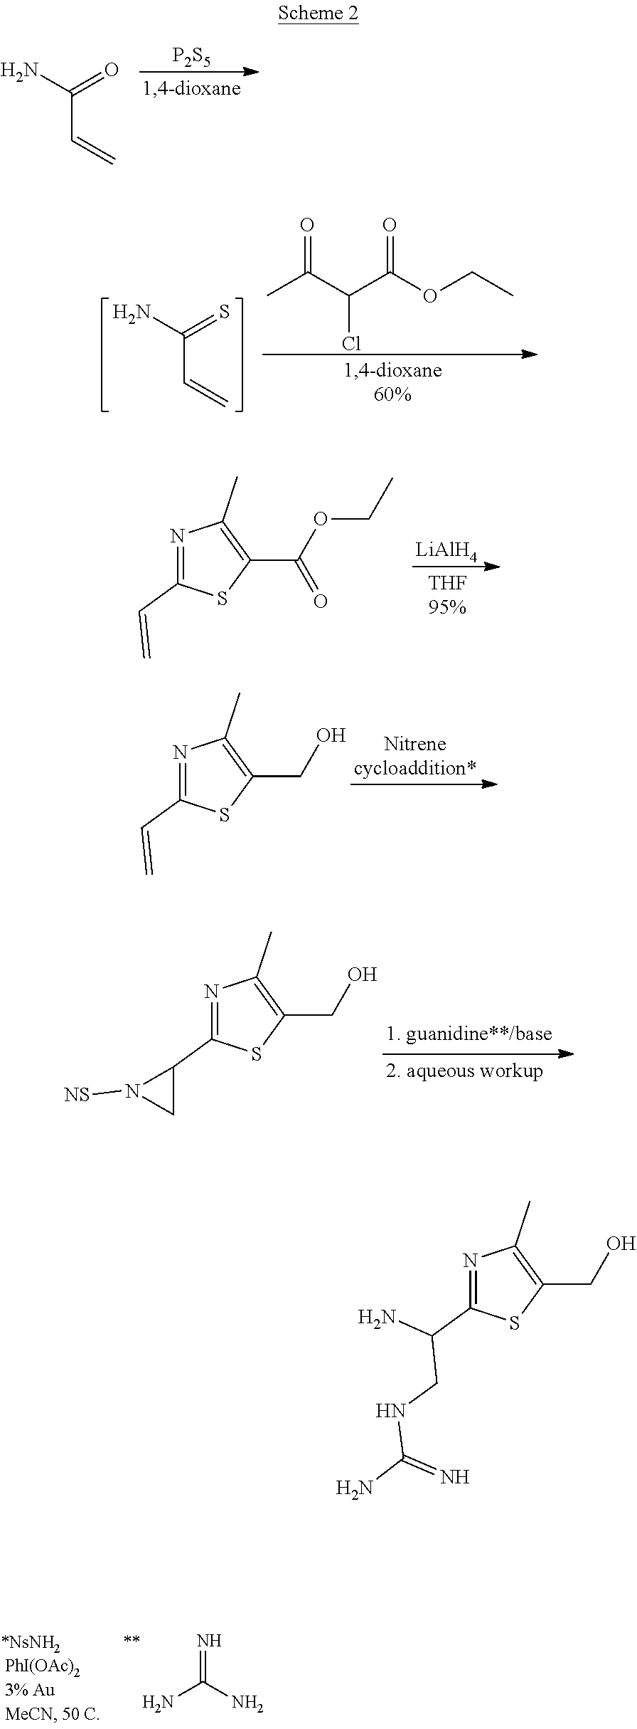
[P2S5].C(C=C)(=O)N.C(C=C)(=S)N.CC(C(C(OCC)=O)Cl)=O.C1(C(OCC)=O)=C(C)N=C(C=C)S1.[LiAlH4].C1(CO)=C(C)N=C(C=C)S1.C1(CO)=C(C)N=C(C2N([NS])C2)S1.NC(N)=N.C1(CO)=C(C)N=C(C(N)CNC(N)=N)S1
